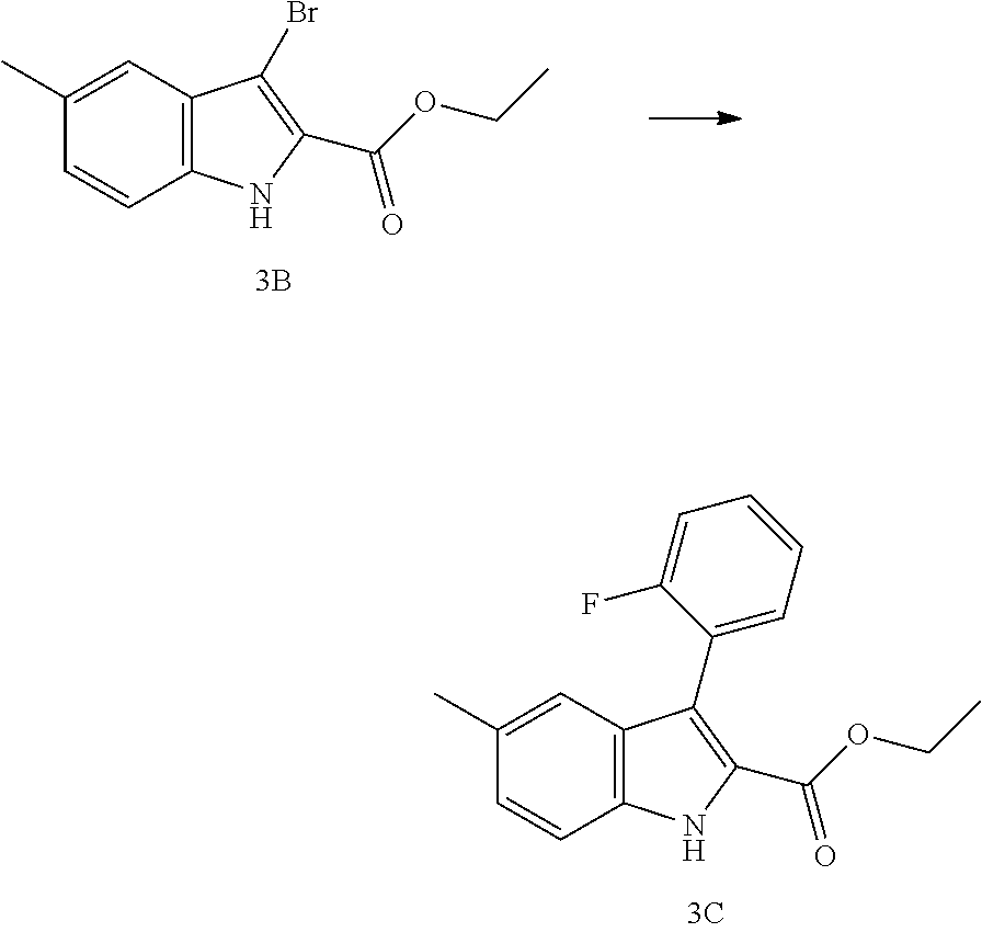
C1(C)=CC2=C(C=C1)NC(C(OCC)=O)=C2Br.C1(C)=CC2=C(C=C1)NC(C(OCC)=O)=C2C1=CC=CC=C1F
